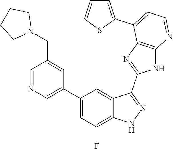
C1=NC=C(C2=CC(F)=C3C(=C2)C(C2=NC4=C(N2)N=CC=C4C2=CC=CS2)=NN3)C=C1CN1CCCC1
